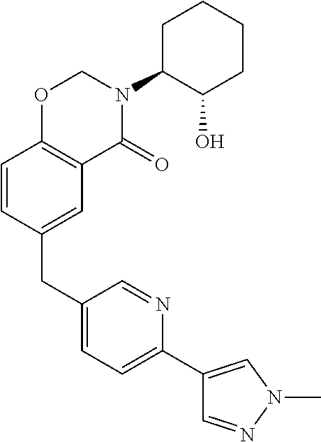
C1(CC2=CC3=C(C=C2)OCN(C2C(O)CCCC2)C3=O)=CC=C(C2=CN(C)N=C2)N=C1
